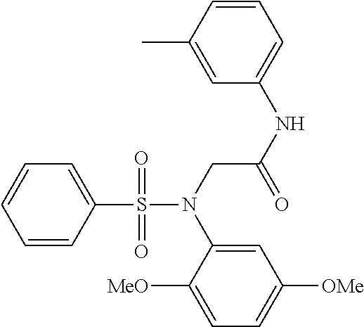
C1=CC(S(N(CC(NC2=CC=CC(C)=C2)=O)C2=CC([OMe])=CC=C2[MeO])(=O)=O)=CC=C1
